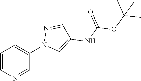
C1=CN=CC(N2C=C(NC(OC(C)(C)C)=O)C=N2)=C1
